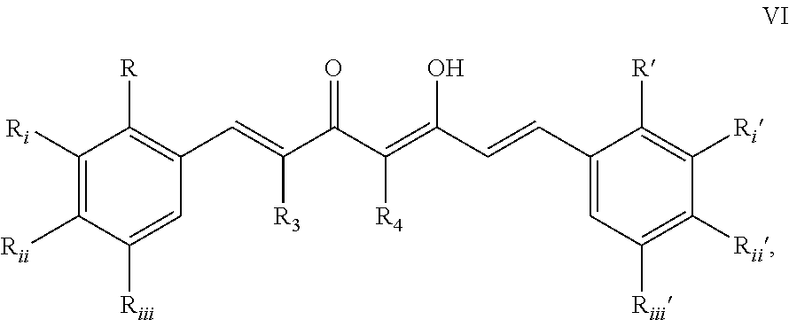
C1(C=C(C(C(=C(C=CC2=CC([Riii])=C([Rii])C([Ri])=C2[R])O)[R4])=O)[R3])=C([R])C([Ri])=C([Rii])C([Riii])=C1
